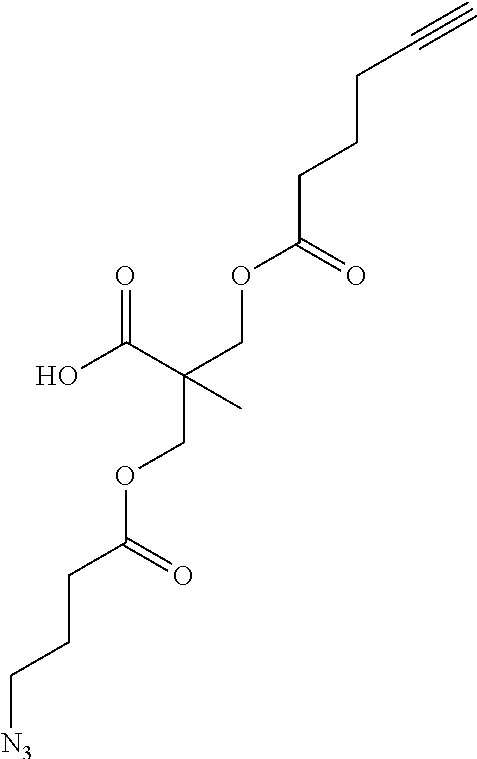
C(CCC(OCC(COC(CCC[N3])=O)(C(O)=O)C)=O)C#C
